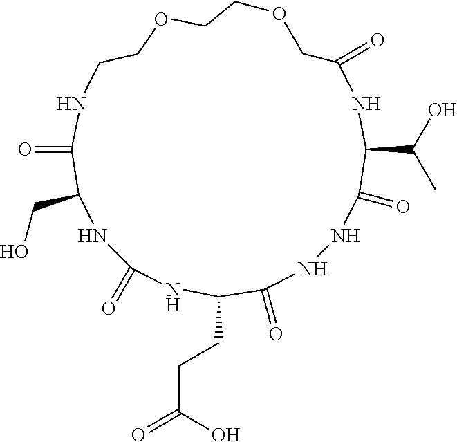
C1(=O)NNC(=O)C(CCC(=O)O)NC(=O)NC(CO)C(=O)NCCOCCOCC(=O)NC1C(O)C
